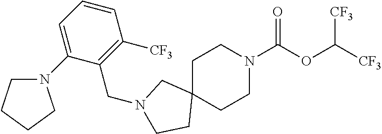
C1C2(CCN(C(OC([CF3])[CF3])=O)C1)CN(CC1=C([CF3])C=CC=C1N1CCCC1)CC2
